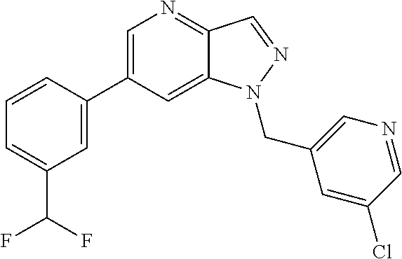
C1(C2=CC(C(F)F)=CC=C2)=CN=C2C(=C1)N(CC1=CN=CC(Cl)=C1)N=C2
